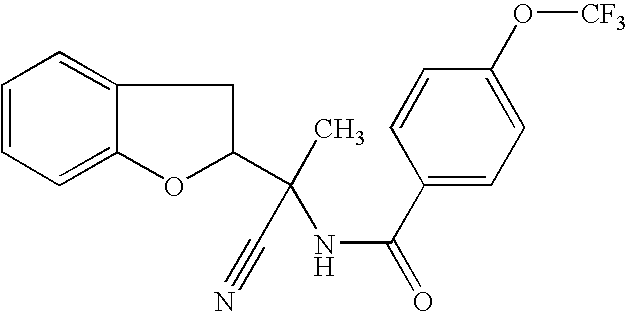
C1=CC=C2C(=C1)CC(C(C)(NC(=O)C1=CC=C(O[CF3])C=C1)C#N)O2
